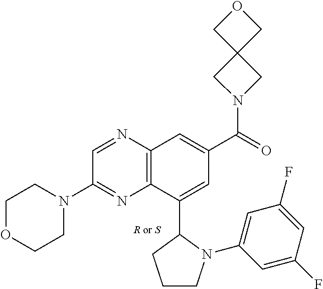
C1OCCN(C2=NC3=C(N=C2)C=C(C(=O)N2CC4(C2)COC4)C=C3C2N(C3=CC(F)=CC(F)=C3)CCC2)C1
